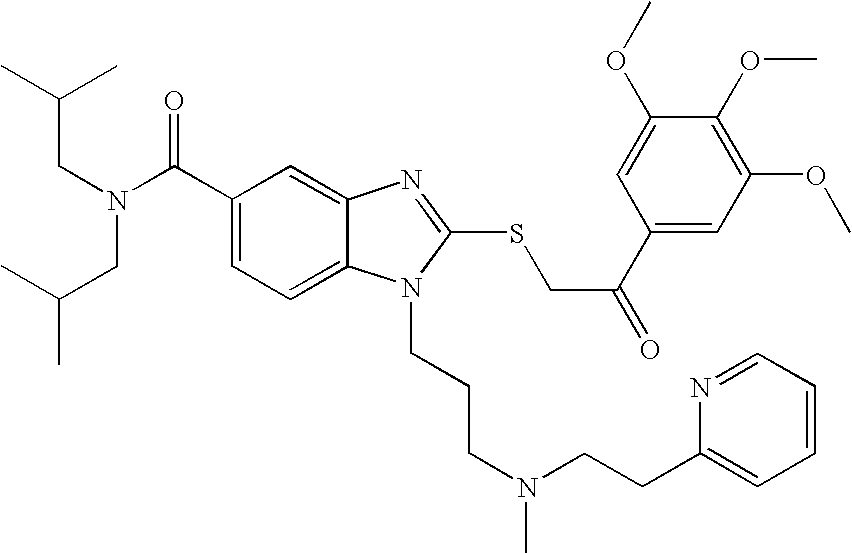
C1(C(N(CC(C)C)CC(C)C)=O)=CC=C2C(=C1)N=C(SCC(C1=CC(OC)=C(OC)C(OC)=C1)=O)N2CCCN(C)CCC1=CC=CC=N1
